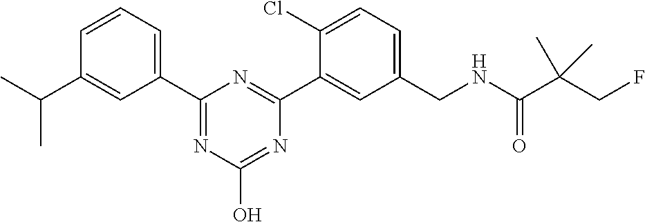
CC(C1=CC(C2=NC(O)=NC(C3=CC(CNC(C(CF)(C)C)=O)=CC=C3Cl)=N2)=CC=C1)C
